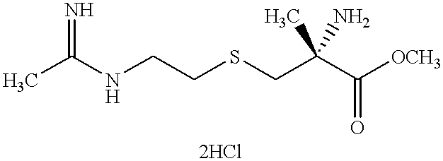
N(CCSCC(C([OCH3])=O)(C)N)C(C)=N
